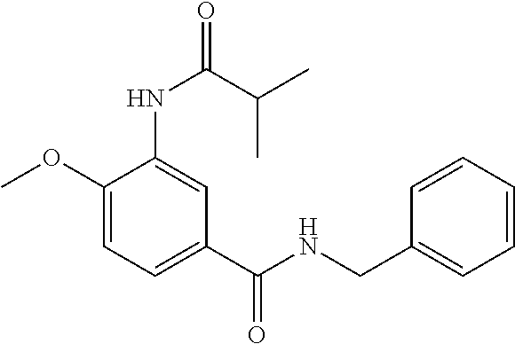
C(NC(C1=CC=C(OC)C(NC(C(C)C)=O)=C1)=O)C1=CC=CC=C1
